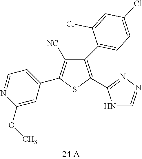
C1(C2=CC=C(Cl)C=C2Cl)=C(C2=NN=CN2)SC(C2=CC=NC(OC)=C2)=C1[NC]
